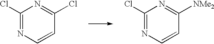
C1(Cl)=NC=CC(Cl)=N1.C1(Cl)=NC=CC([NMe2])=N1
